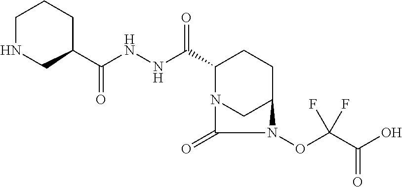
C(NNC(C1N2CC(CC1)N(OC(C(O)=O)(F)F)C2=O)=O)(=O)C1CCCNC1
